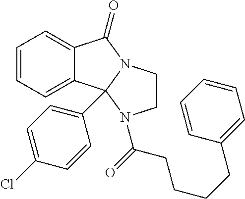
C1=CC=C2C(=C1)C1(C3=CC=C(Cl)C=C3)N(C2=O)CCN1C(=O)CCCCC1=CC=CC=C1
